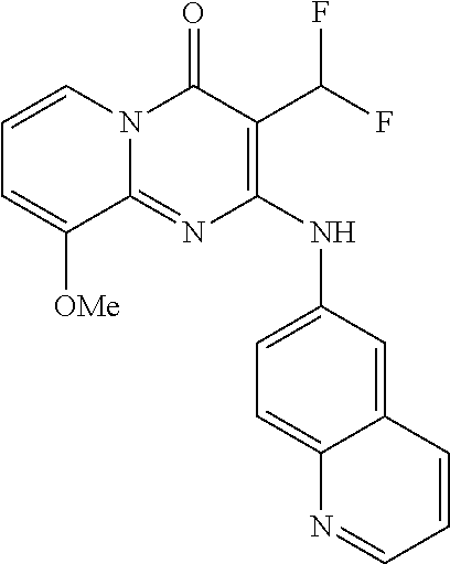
C1=CN2C(=NC(NC3=CC=C4C(=C3)C=CC=N4)=C(C(F)F)C2=O)C([OMe])=C1
